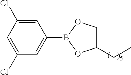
C1=C(Cl)C=C(Cl)C=C1B1OC(CC)CO1
